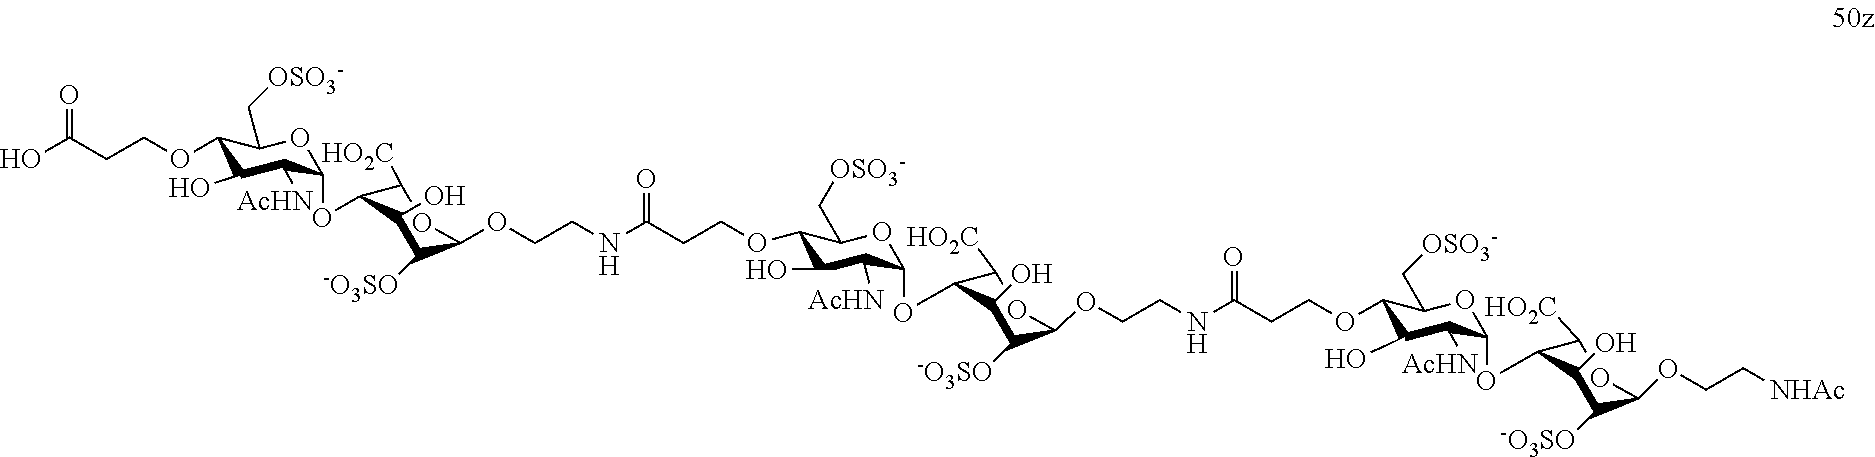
C1(OCCC(=O)O)C(O)C([AcHN])C(OC2C([HO2C])OC(OCCNC(CCOC3C(O)C([AcHN])C(OC4C([HO2C])OC(OCCNC(=O)CCOC5C(O)C([AcHN])C(OC6C([HO2C])OC(OCC[NHAc])C([-O3SO])C6O)OC5C[OSO3-])C([-O3SO])C4O)OC3C[OSO3-])=O)C([-O3SO])C2O)OC1C[OSO3-]
